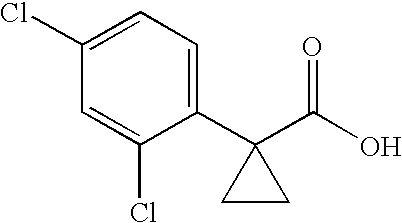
C1=C(Cl)C=C(Cl)C(C2(C(O)=O)CC2)=C1
